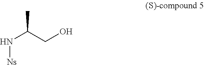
N(C(CO)C)[Ns]
